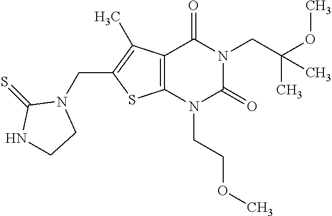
C12=C(N(CCOC)C(=O)N(CC(OC)(C)C)C1=O)SC(CN1C(=S)NCC1)=C2C
